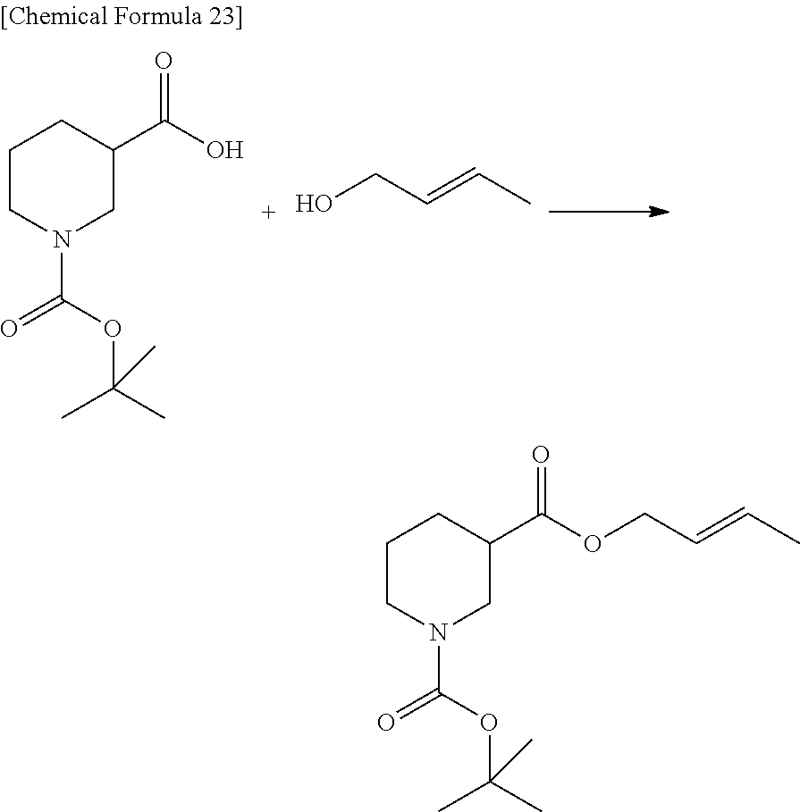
C1CN(C(OC(C)(C)C)=O)CC(C(O)=O)C1.OCC=CC.C1CN(C(OC(C)(C)C)=O)CC(C(OCC=CC)=O)C1
